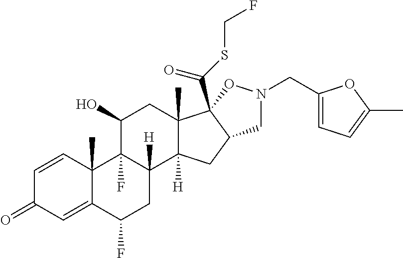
C1=CC2(C)C(=CC1=O)C(F)CC1([H])C2(F)C(O)CC2(C)C1([H])CC1C2(C(SCF)=O)ON(CC2=CC=C(C)O2)C1
